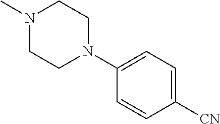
N1(C)CCN(C2=CC=C([CN])C=C2)CC1
